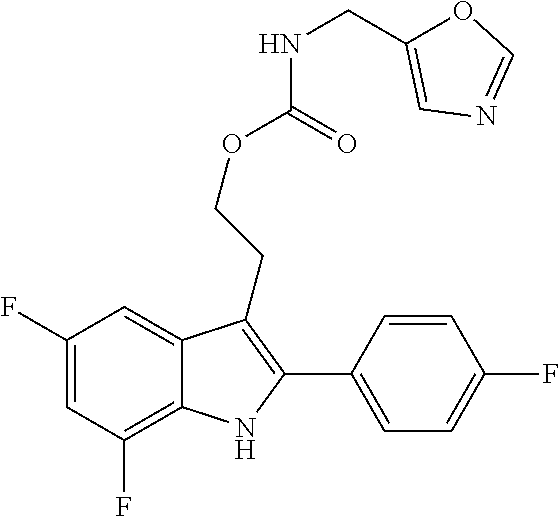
C1(C2=C(CCOC(=O)NCC3=CN=CO3)C3=CC(F)=CC(F)=C3N2)=CC=C(F)C=C1
